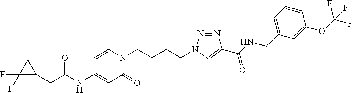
C(NC1=CC(=O)N(CCCCN2N=NC(C(NCC3=CC=CC(OC(F)(F)F)=C3)=O)=C2)C=C1)(=O)CC1C(F)(F)C1
